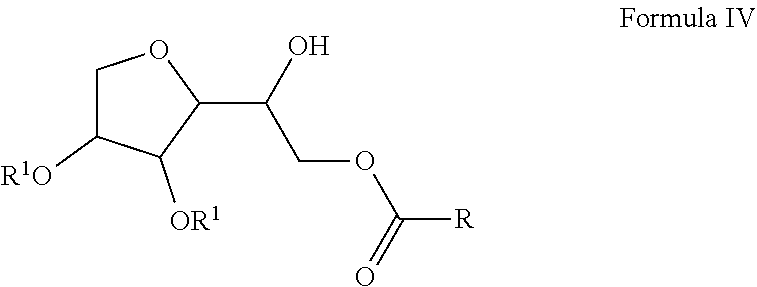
C1C([R1O])C([OR1])C(C(O)COC([R])=O)O1
